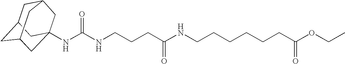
C1C2CC3CC(NC(NCCCC(NCCCCCCC(OCC)=O)=O)=O)(CC1C3)C2
